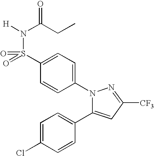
[H]N(C(CC)=O)S(C1=CC=C(N2C(C3=CC=C(Cl)C=C3)=CC([CF3])=N2)C=C1)(=O)=O
